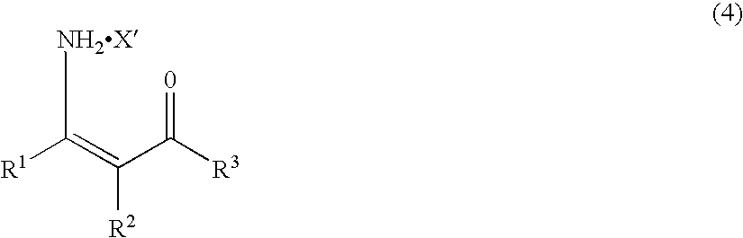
[R1]C(=C(C([R3])=[0])[R2])[NH2X]
